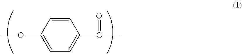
C1=CC(OC)=CC=C1C(C)=O
